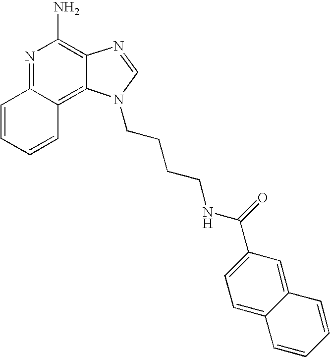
C1=CC=CC2=C3C(=C(N)N=C12)N=CN3CCCCNC(=O)C1=CC=C2C(=C1)C=CC=C2
